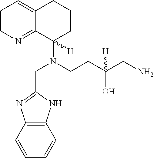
C1=CN=C2C(=C1)CCCC2(N(CCC(CN)(O)[H])CC1=NC2=C(C=CC=C2)N1)[H]
